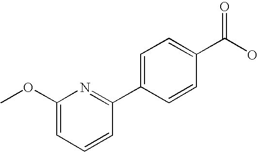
C1(OC)=CC=CC(C2=CC=C(C(O)=O)C=C2)=N1
